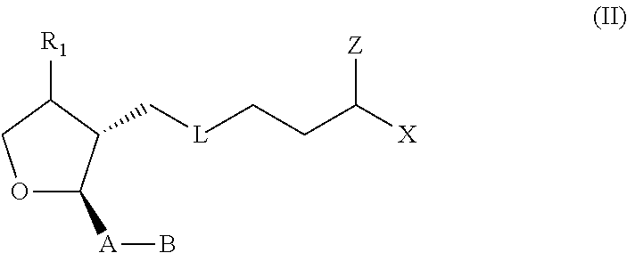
O1C([A]B)C(C[L]CCC([X])[Z])C([R1])C1
